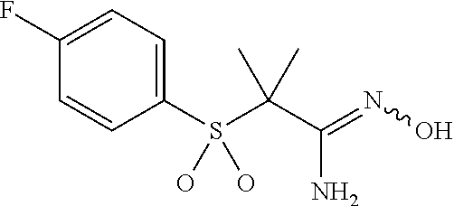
C1=CC(F)=CC=C1S(C(C(=NO)N)(C)C)(O)O
